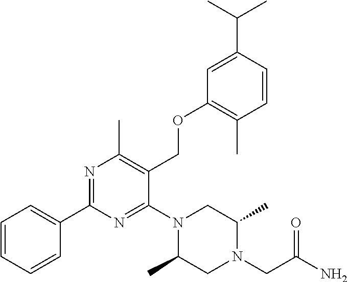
C1=CC=CC(C2=NC(C)=C(COC3=C(C)C=CC(C(C)C)=C3)C(N3C(C)CN(CC(=O)N)C(C)C3)=N2)=C1
